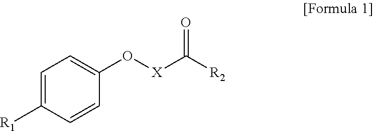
C1=C([R1])C=CC(O[X]C([R2])=O)=C1
